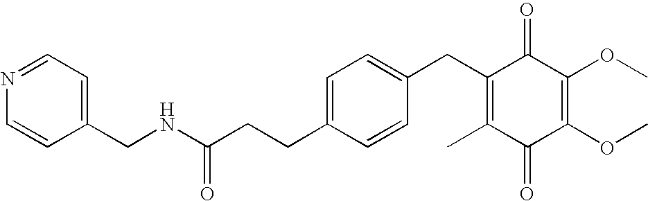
C1(=O)C(C)=C(CC2=CC=C(CCC(=O)NCC3=CC=NC=C3)C=C2)C(=O)C(OC)=C1OC
